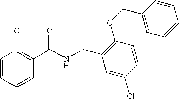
C1=CC=CC(C(NCC2=C(OCC3=CC=CC=C3)C=CC(Cl)=C2)=O)=C1Cl
